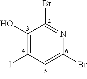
C1(O)=C(I)C=C(Br)N=C1Br
